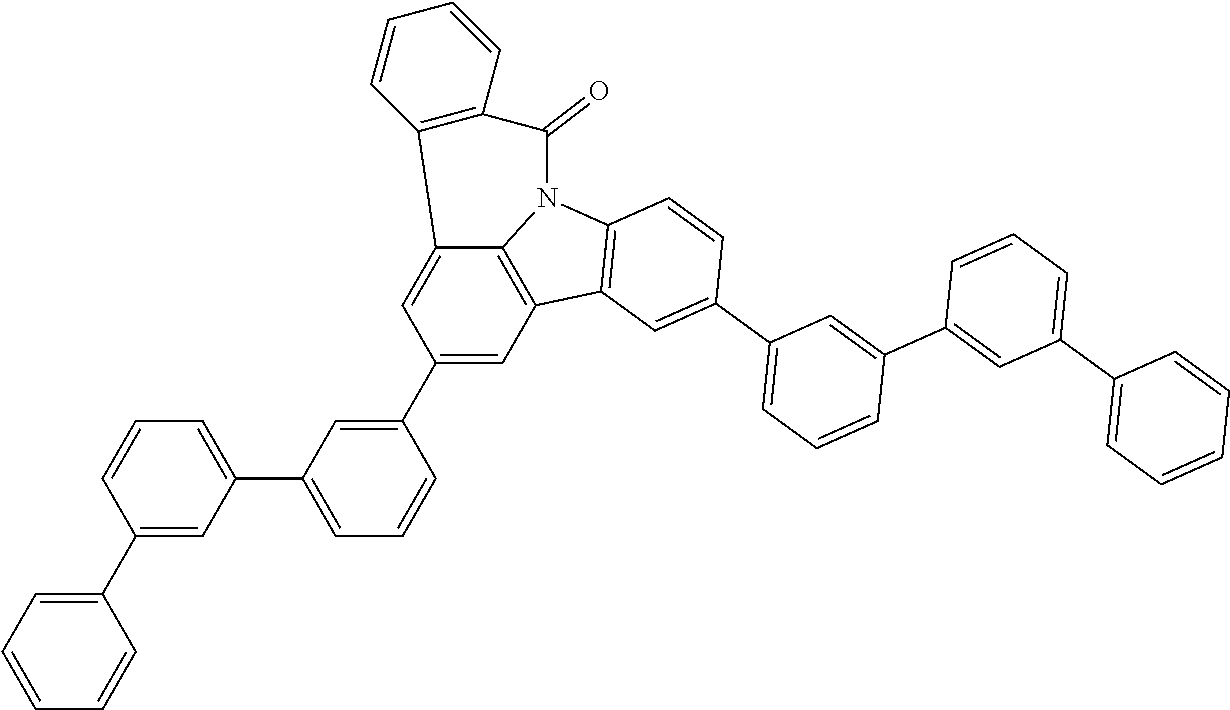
C12=CC(C3=CC(C4=CC=CC(C5=CC=CC=C5)=C4)=CC=C3)=CC3=C1N(C1=C3C=C(C3=CC=CC(C4=CC(C5=CC=CC=C5)=CC=C4)=C3)C=C1)C(=O)C1=C2C=CC=C1
